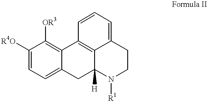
C1([R4O])=CC=C2C(=C1[OR3])C1=C3C([H])(C2)N([R1])CCC3=CC=C1
